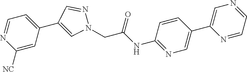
C1([NC])=CC(C2=CN(CC(NC3=NC=C(C4=CN=CC=N4)C=C3)=O)N=C2)=CC=N1
